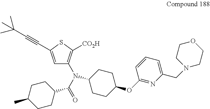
C(C1=CC=CC(OC2CCC(N(C3=C([CO2H])SC(C#CC(C)(C)C)=C3)C(C3CCC(C)CC3)=O)CC2)=N1)N1CCOCC1
